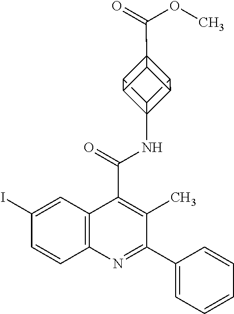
C12(NC(C3=C(C)C(C4=CC=CC=C4)=NC4=C3C=C(I)C=C4)=O)C3C4C5(C(=O)OC)C3C1C5C24
